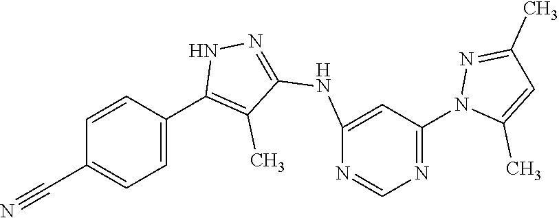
N1=C(N2C(C)=CC(C)=N2)C=C(NC2=NNC(C3=CC=C(C#N)C=C3)=C2C)N=C1
